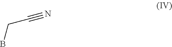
C(#N)CB
